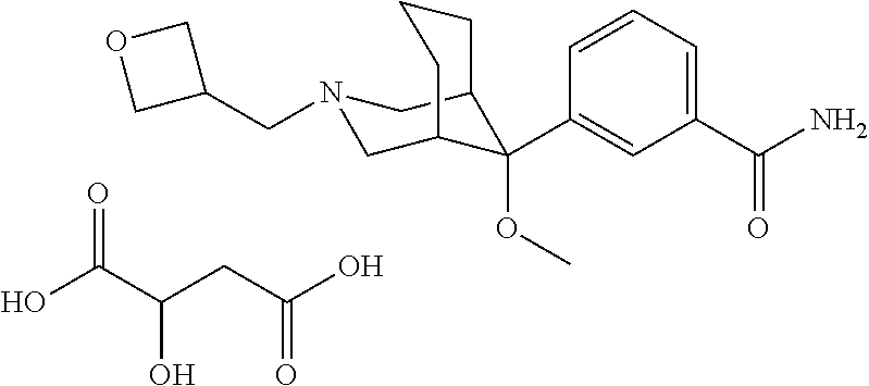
C1(C(N)=O)=CC=CC(C2(OC)C3CN(CC4COC4)CC2CCC3)=C1.OC(C(CC(O)=O)O)=O
